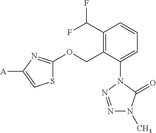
C1(C(F)F)=C(COC2=NC([A])=CS2)C(N2N=NN(C)C2=O)=CC=C1
